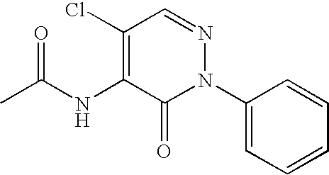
C1(Cl)=C(NC(C)=O)C(=O)N(C2=CC=CC=C2)N=C1
